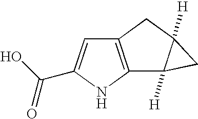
C12=C(NC(C(O)=O)=C1)C1([H])C([H])(C2)C1
